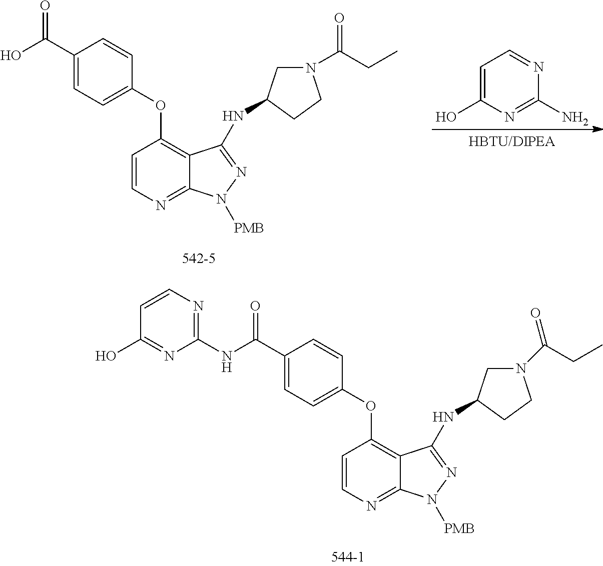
C1(OC2=C3C(=NC=C2)N([PMB])N=C3NC2CN(C(CC)=O)CC2)=CC=C(C(O)=O)C=C1.C1=C(O)N=C(N)N=C1.C1(OC2=C3C(=NC=C2)N([PMB])N=C3NC2CN(C(=O)CC)CC2)=CC=C(C(NC2=NC=CC(O)=N2)=O)C=C1
